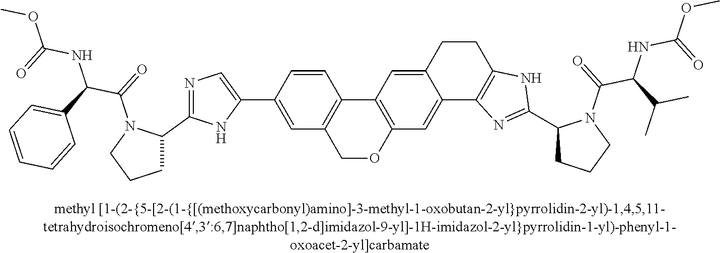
C12=C(C=C(C3=CN=C(C4N(C(=O)C(C5=CC=CC=C5)NC(=O)OC)CCC4)N3)C=C1)COC1=C2C=C2C(=C1)C1=C(CC2)NC(C2CCCN2C(=O)C(C(C)C)NC(=O)OC)=N1
